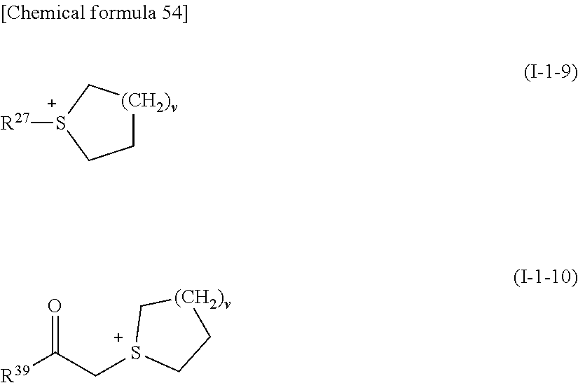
C1[(CH2)v]C[S+]([R27])C1.[R39]C(C[S+]1CC[(CH2)v]C1)=O
